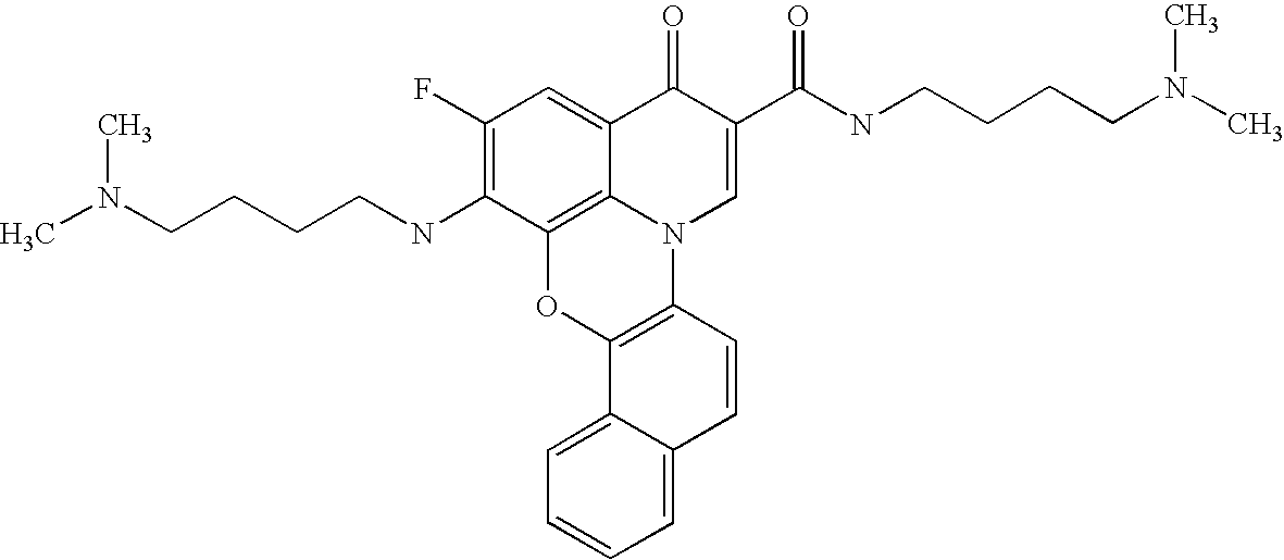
C1(F)=C(NCCCCN(C)C)C2=C3C(=C1)C(=O)C(C(=O)NCCCCN(C)C)=CN3C1=C(O2)C2=CC=CC=C2C=C1
